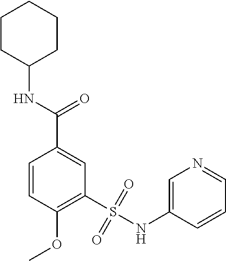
C1=CC(OC)=C(S(NC2=CN=CC=C2)(=O)=O)C=C1C(=O)NC1CCCCC1
